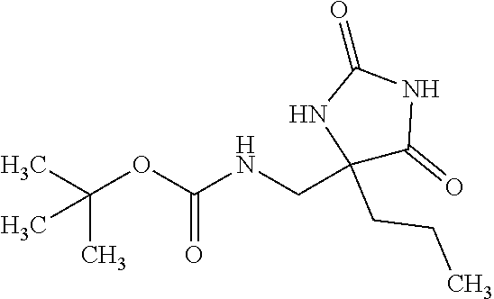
C1(CCC)(CNC(OC(C)(C)C)=O)C(=O)NC(=O)N1
